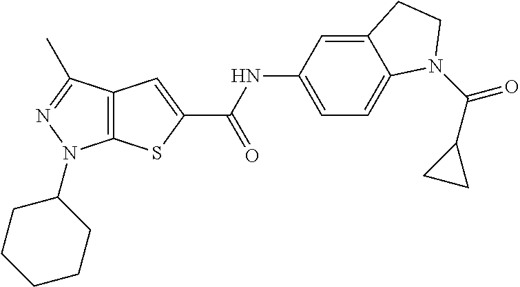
C12=C(C(C)=NN1C1CCCCC1)C=C(C(NC1=CC=C3C(=C1)CCN3C(C1CC1)=O)=O)S2
